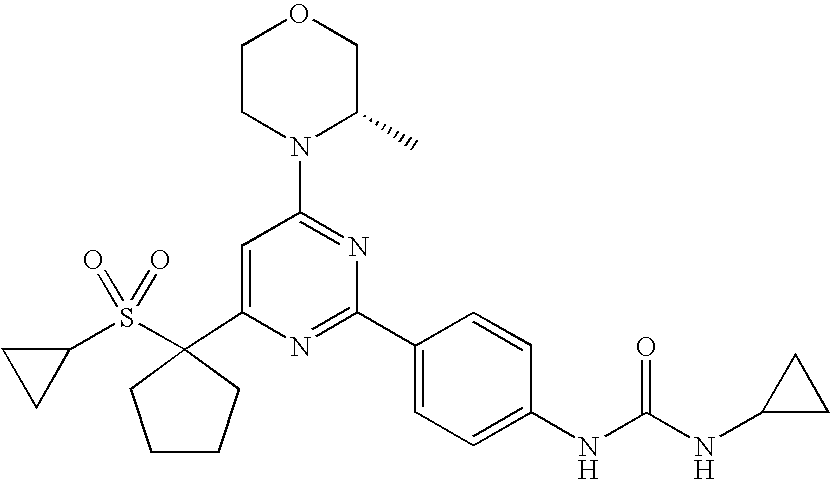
C1(C2(S(C3CC3)(=O)=O)CCCC2)=CC(N2C(C)COCC2)=NC(C2=CC=C(NC(=O)NC3CC3)C=C2)=N1
